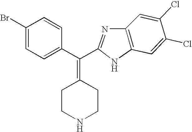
C1=C(Cl)C(Cl)=CC2=C1N=C(C(C1=CC=C(Br)C=C1)=C1CCNCC1)N2
